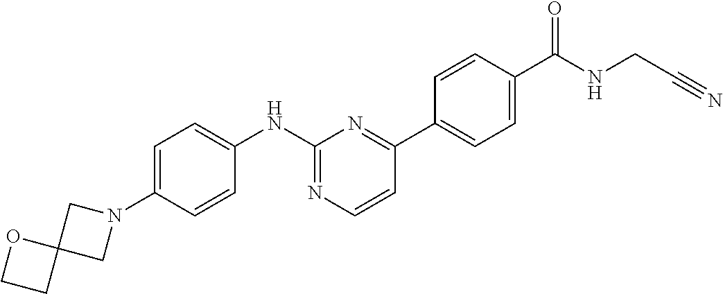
C1=C(N2CC3(C2)OCC3)C=CC(NC2=NC=CC(C3=CC=C(C(NCC#N)=O)C=C3)=N2)=C1
